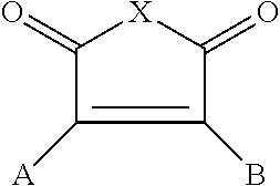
C1(=O)[X]C(=O)C(B)=C1[A]
